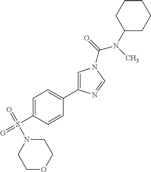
C1OCCN(S(=O)(C2=CC=C(C3=CN(C(N(C4CCCCC4)C)=O)C=N3)C=C2)=O)C1
